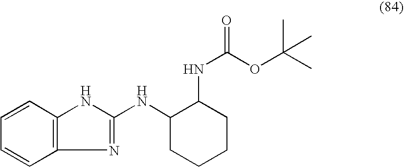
C1=CC2=C(C=C1)N=C(NC1CCCCC1NC(OC(C)(C)C)=O)N2
